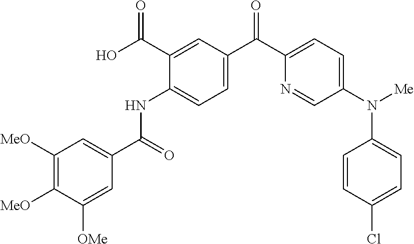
C1([MeO])=C([MeO])C([OMe])=CC(C(=O)NC2=CC=C(C(C3=CC=C(N([Me])C4=CC=C(Cl)C=C4)C=N3)=O)C=C2C(O)=O)=C1
